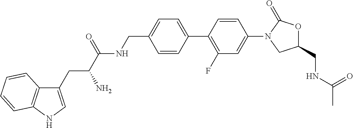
C1(CNC(=O)C)OC(=O)N(C2=CC(F)=C(C3=CC=C(CNC(C(N)CC4=CNC5=C4C=CC=C5)=O)C=C3)C=C2)C1
